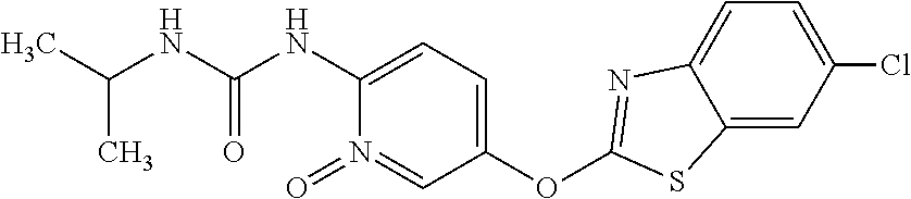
C1(OC2=NC3=CC=C(Cl)C=C3S2)=CC=C(NC(NC(C)C)=O)N(=O)=C1
